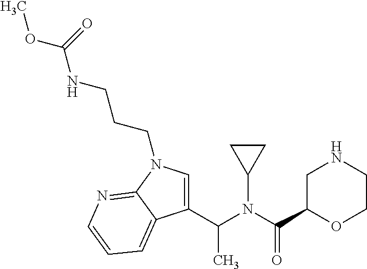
N(C(C1OCCNC1)=O)(C1CC1)C(C1=CN(CCCNC(OC)=O)C2=NC=CC=C12)C
